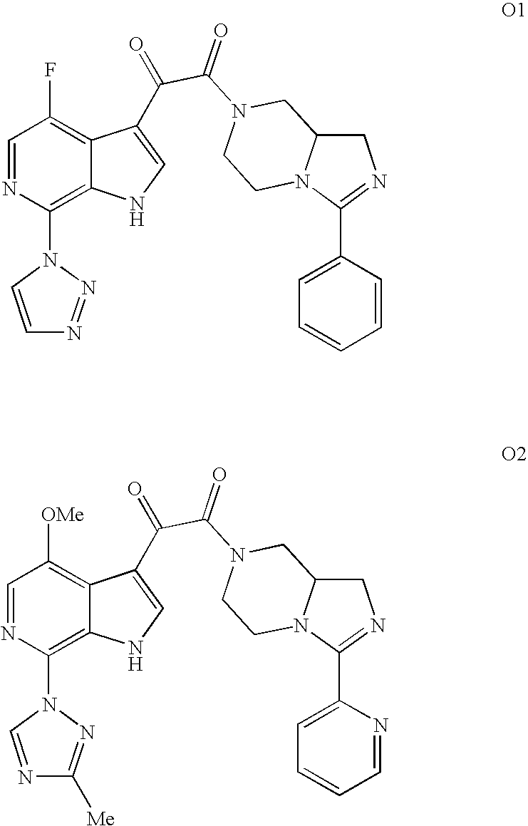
C1=NC(N2C=CN=N2)=C2C(=C1F)C(C(=O)C(N1CC3CN=C(C4=CC=CC=C4)N3CC1)=O)=CN2.C1=NC(N2C=NC([Me])=N2)=C2C(=C1[OMe])C(C(=O)C(N1CC3CN=C(C4=CC=CC=N4)N3CC1)=O)=CN2
